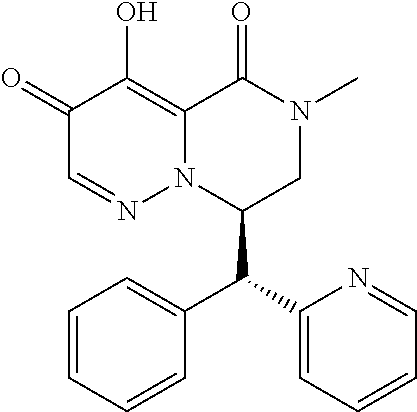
C1=CC=CC(C(C2=CC=CC=N2)C2CN(C)C(=O)C3=C(O)C(=O)C=NN23)=C1
